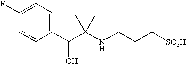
C1=C(F)C=CC(C(C(NCCC[SO3H])(C)C)O)=C1
